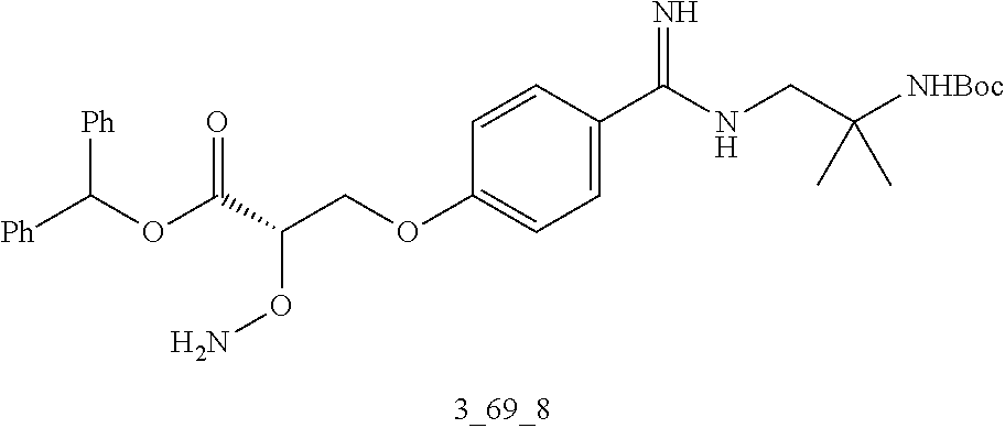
[Ph]C(OC(C(COC1=CC=C(C(NCC([NHBoc])(C)C)=N)C=C1)ON)=O)[Ph]
